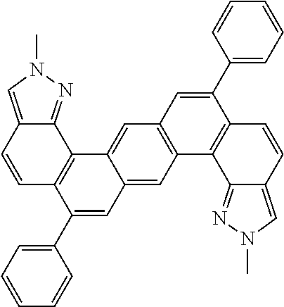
C1=CC2=CN(C)N=C2C2=C1C(C1=CC=CC=C1)=CC1=CC3=C(C=C21)C=C(C1=CC=CC=C1)C1=C3C2=NN(C)C=C2C=C1
